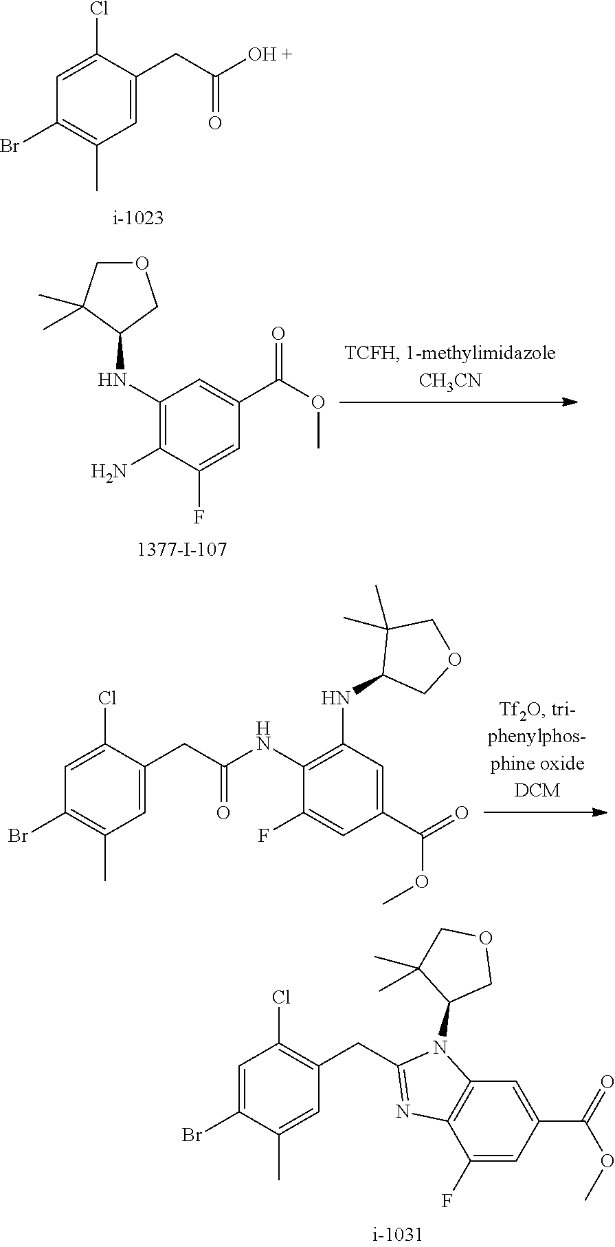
C1=C(Cl)C(CC([OH +])=O)=CC(C)=C1Br.O1CC(C)(C)C(NC2=C(N)C(F)=CC(C(OC)=O)=C2)C1.C1=C(Cl)C(CC(NC2=C(NC3COCC3(C)C)C=C(C(=O)OC)C=C2F)=O)=CC(C)=C1Br.C1=C(Br)C(C)=CC(CC2=NC3=C(N2C2COCC2(C)C)C=C(C(OC)=O)C=C3F)=C1Cl
